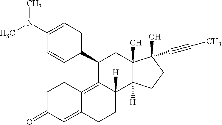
C1C(=O)C=C2C(=C3C([H])(CC2)C2([H])C(C)(CC3C3=CC=C(N(C)C)C=C3)C(O)(C#CC)CC2)C1
